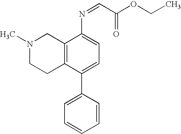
C12=C(C(C3=CC=CC=C3)=CC=C1N=CC(OCC)=O)CCN(C)C2
